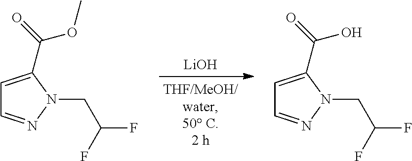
[LiOH].C1=C(C(=O)OC)N(CC(F)F)N=C1.C1=C(C(=O)O)N(CC(F)F)N=C1
